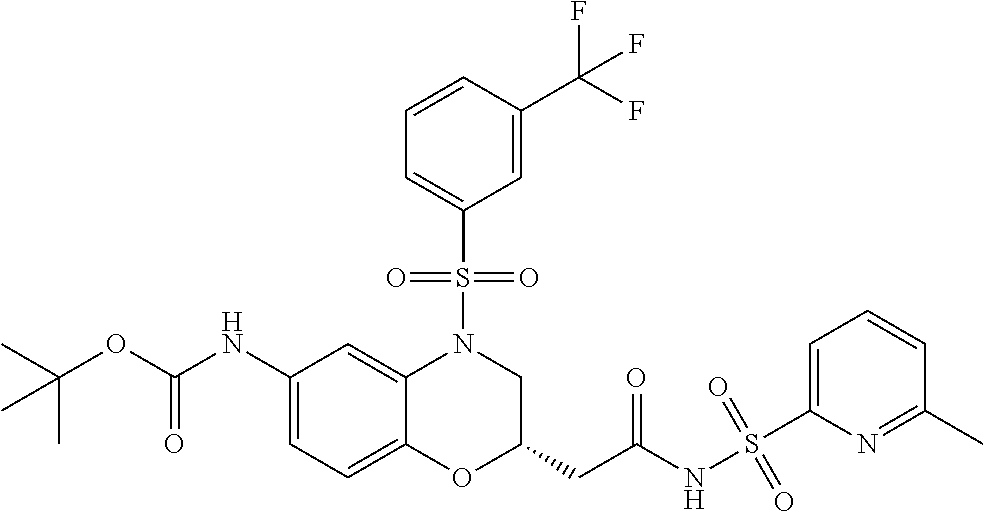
C1(NC(OC(C)(C)C)=O)=CC=C2C(=C1)N(S(C1=CC=CC(C(F)(F)F)=C1)(=O)=O)CC(CC(NS(C1=CC=CC(C)=N1)(=O)=O)=O)O2
